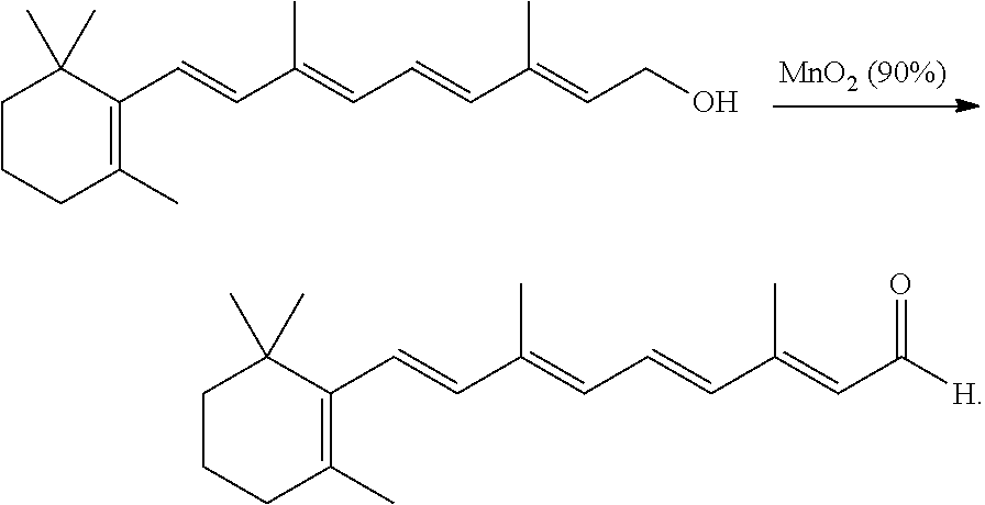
C1CCC(C)=C(C=CC(=CC=CC(=CCO)C)C)C1(C)C.C1CCC(C)=C(C=CC(=CC=CC(=CC([H])=O)C)C)C1(C)C
